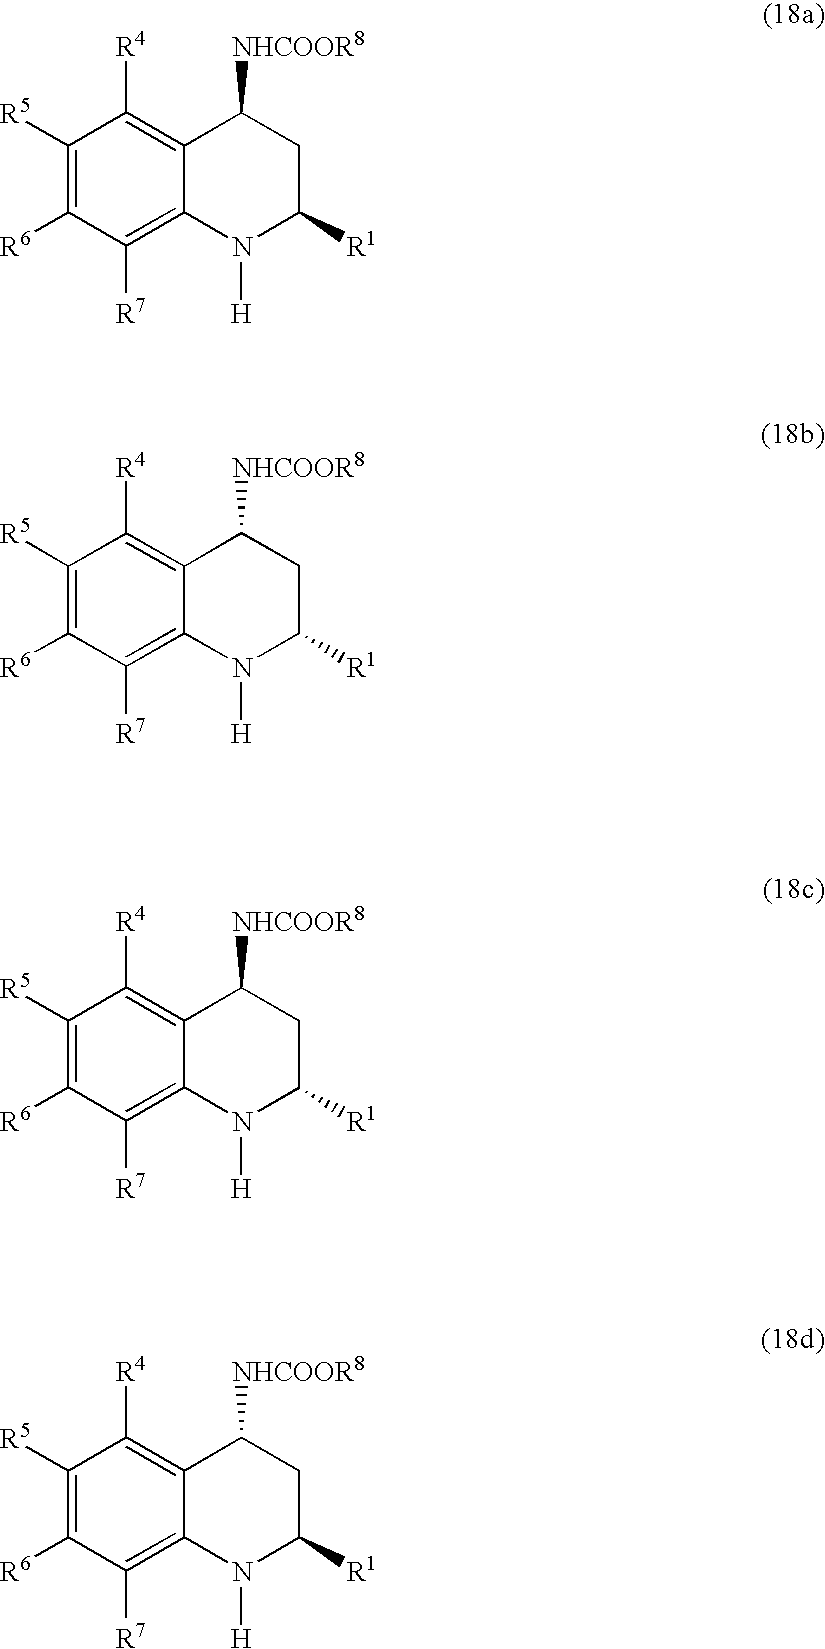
C12=C([R4])C([R5])=C([R6])C([R7])=C1N([H])C([R1])CC2[NHCOOR8].C12=C([R4])C([R5])=C([R6])C([R7])=C1N([H])C([R1])CC2[NHCOOR8].C12=C([R4])C([R5])=C([R6])C([R7])=C1N([H])C([R1])CC2[NHCOOR8].C12=C([R4])C([R5])=C([R6])C([R7])=C1N([H])C([R1])CC2[NHCOOR8]
